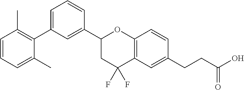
C1(C2CC(F)(F)C3=C(O2)C=CC(CCC(O)=O)=C3)=CC(C2=C(C)C=CC=C2C)=CC=C1
